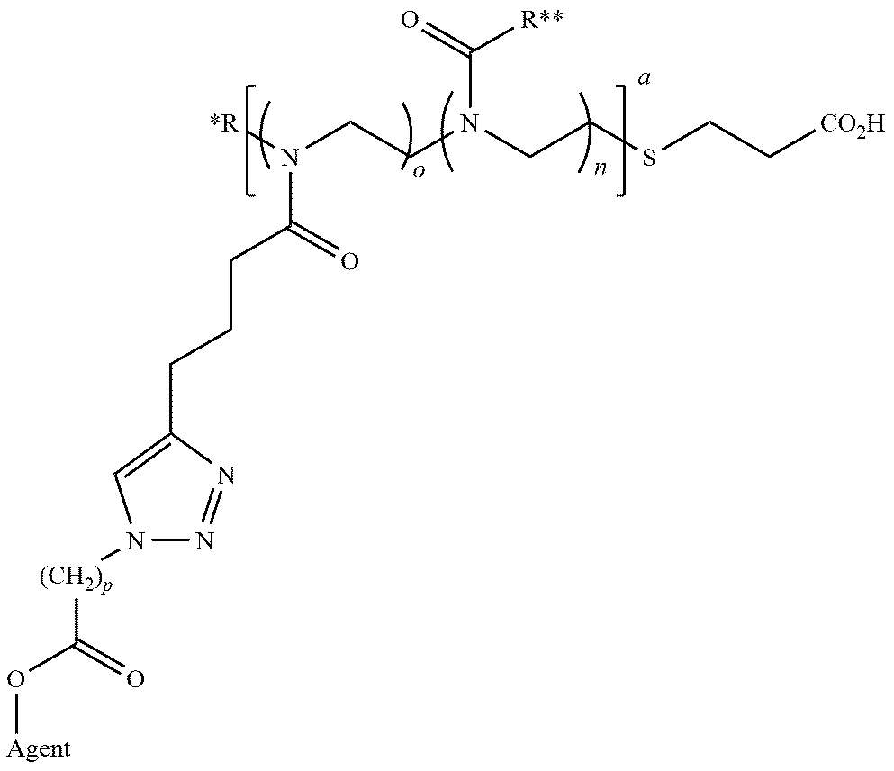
[Agent]OC([(CH2)p]N1N=NC(CCCC(N([R*])CCN(CCSCC[CO2H])C(=O)[R**])=O)=C1)=O
